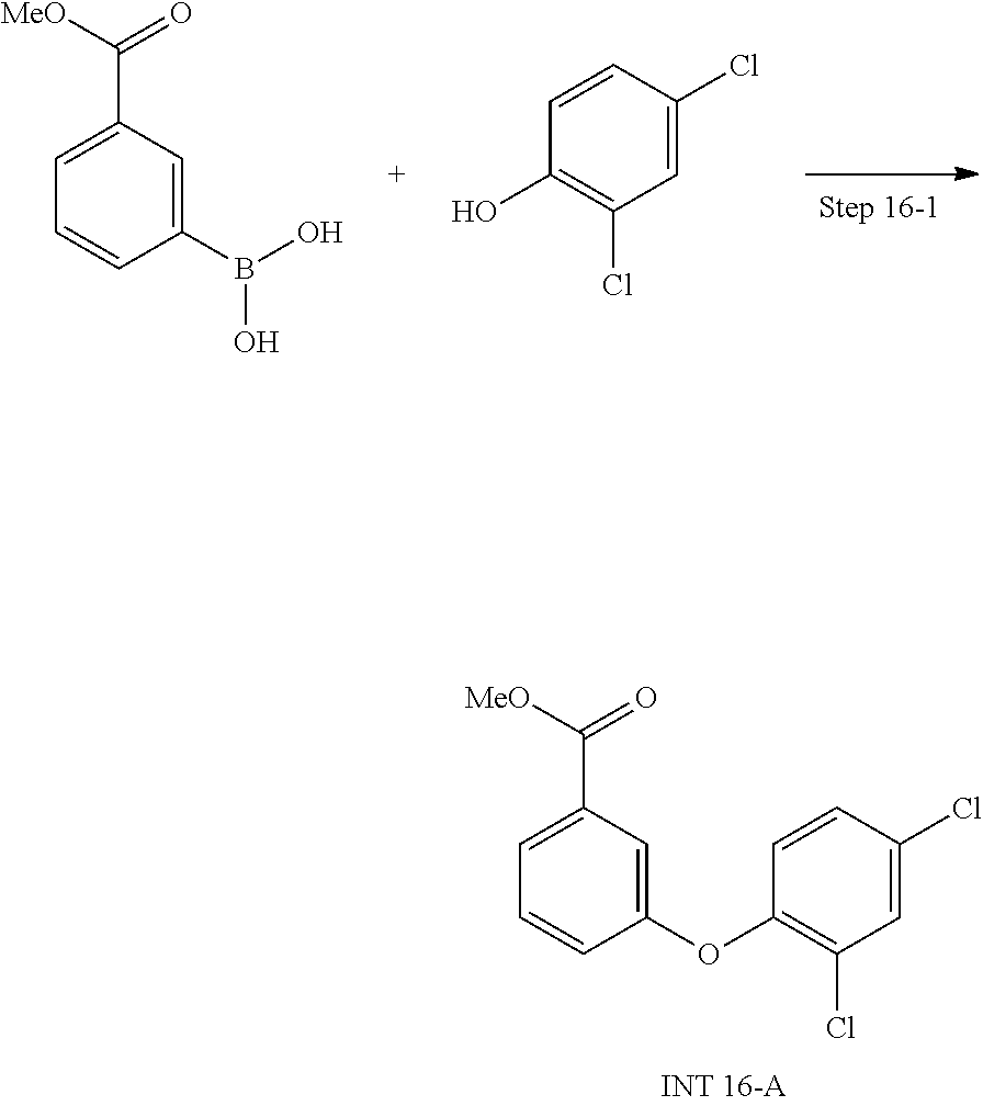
C1(OC2=CC(C([MeO])=O)=CC=C2)=C(Cl)C=C(Cl)C=C1.C1(O)=C(Cl)C=C(Cl)C=C1.C1=CC(B(O)O)=CC(C([MeO])=O)=C1
